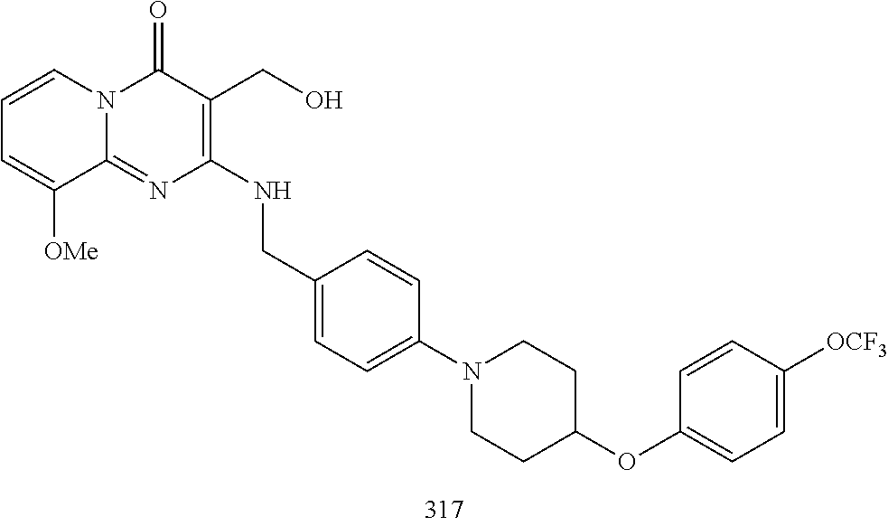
C1=CC=C([OMe])C2=NC(NCC3=CC=C(N4CCC(OC5=CC=C([OCF3])C=C5)CC4)C=C3)=C(CO)C(=O)N12
